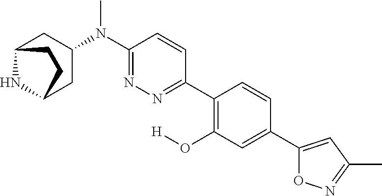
C12NC(CC(N(C3=NN=C(C4=C(O[H])C=C(C5=CC(C)=NO5)C=C4)C=C3)C)C1)CC2
